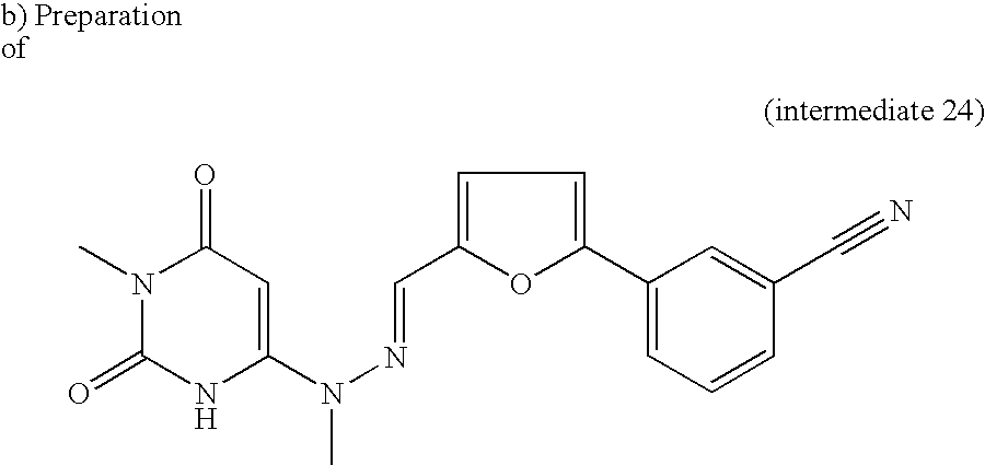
C1(=O)N(C)C(=O)NC(N(N=CC2=CC=C(C3=CC=CC(C#N)=C3)O2)C)=C1
